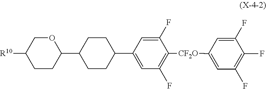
[R10]C1COC(C2CCC(C3=CC(F)=C([CF2O]C4=CC(F)=C(F)C(F)=C4)C(F)=C3)CC2)CC1
